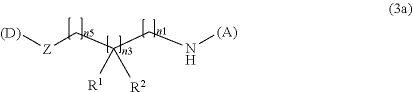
[(D)][Z]CC(CN[(A)])([R1])[R2]
